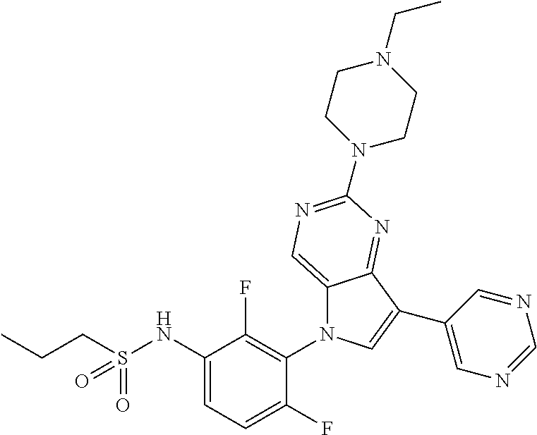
C12=CN=C(N3CCN(CC)CC3)N=C1C(C1=CN=CN=C1)=CN2C1=C(F)C(NS(CCC)(=O)=O)=CC=C1F
